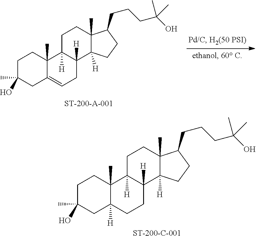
[ST-200-C-001].C1C(C)(O)CC2([H])C(C)(C1)C1([H])C([H])(CC2)C2([H])C(C)(CC1)C(CCCC(O)(C)C)CC2.[ST-200-A-001].C1C(C)(O)CC2=CCC3([H])C([H])(C2(C)C1)CCC1(C)C3([H])CCC1CCCC(O)(C)C
